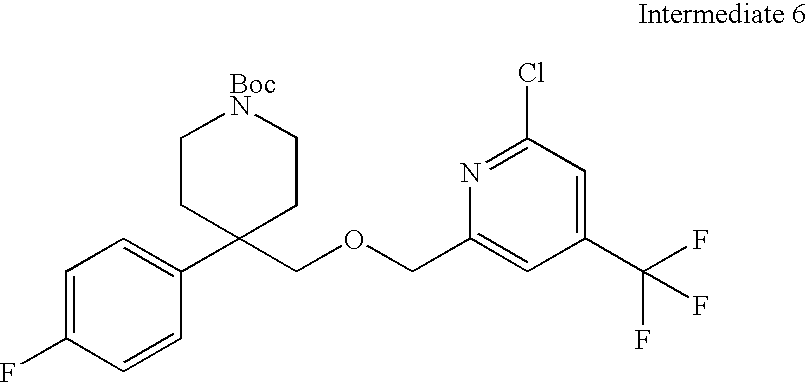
C1=C(F)C=CC(C2(COCC3=CC(C(F)(F)F)=CC(Cl)=N3)CC[BocN]CC2)=C1
